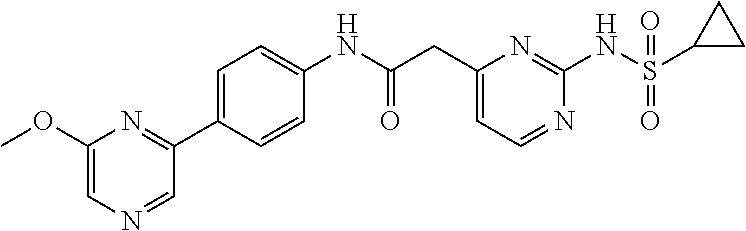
C1(CC(NC2=CC=C(C3=NC(OC)=CN=C3)C=C2)=O)=CC=NC(NS(C2CC2)(=O)=O)=N1
